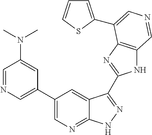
C1(C2=CN=CC(N(C)C)=C2)=CN=C2C(=C1)C(C1=NC3=C(N1)C=NC=C3C1=CC=CS1)=NN2
